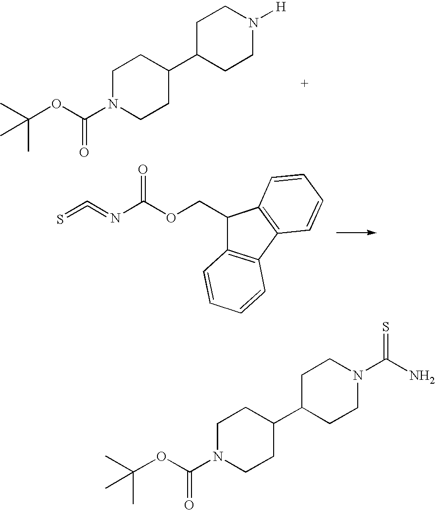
C1C(C2CCN(C(OC(C)(C)C)=O)CC2)CCN([H])C1.S=C=NC(OCC1C2=C(C3=C1C=CC=C3)C=CC=C2)=O.C1C(C2CCN(C(OC(C)(C)C)=O)CC2)CCN(C(N)=S)C1
